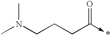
CN(CCCC(->*)=O)C
